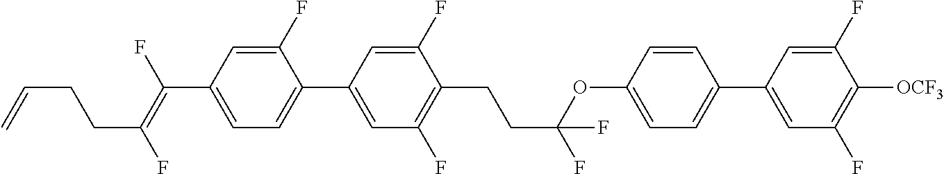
C1(F)=CC(C(=C(F)CCC=C)F)=CC=C1C1=CC(F)=C(CCC(OC2=CC=C(C3=CC(F)=C([OCF3])C(F)=C3)C=C2)(F)F)C(F)=C1
